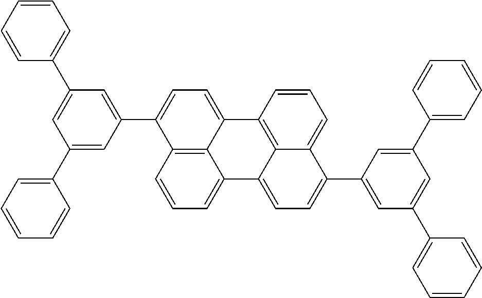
C12=C3C=CC=C1C1=CC=C(C4=CC(C5=CC=CC=C5)=CC(C5=CC=CC=C5)=C4)C4=CC=CC(=C14)C2=CC=C3C1=CC(C2=CC=CC=C2)=CC(C2=CC=CC=C2)=C1
